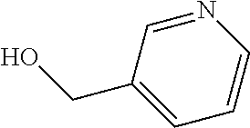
N1=CC(CO)=CC=C1
